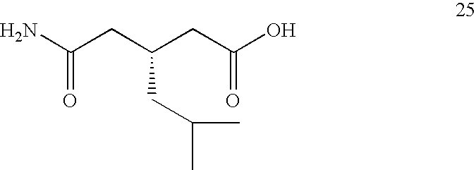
C(CC(CC(O)=O)CC(C)C)(=O)N
